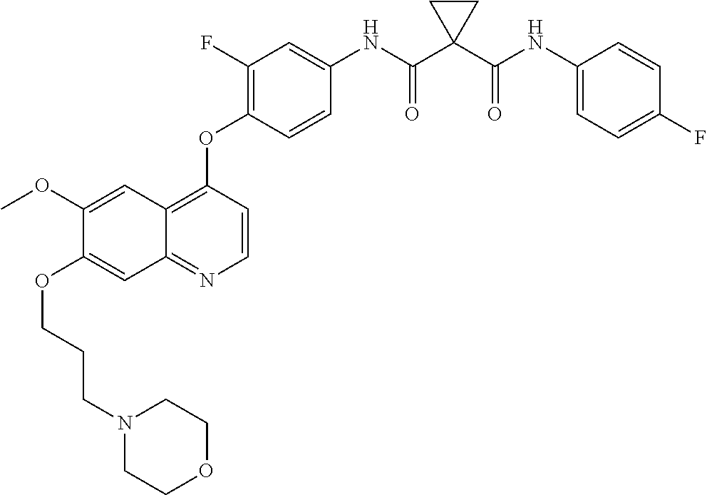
C1(OCCCN2CCOCC2)=CC2=NC=CC(OC3=C(F)C=C(NC(C4(C(NC5=CC=C(F)C=C5)=O)CC4)=O)C=C3)=C2C=C1OC
